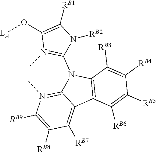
C1([RB6])=C([RB5])C([RB4])=C([RB3])C2=C1C1=C([RB7])C([RB8])=C([RB9])N(C)=C1N2C1=N(C)C(O[LA])=C([RB1])N1[RB2]
